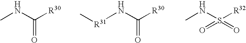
CNC([R30])=O.N(C([R30])=O)[R31]C.CNS([R32])(=O)=O
